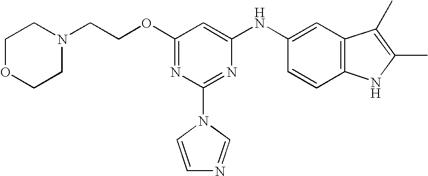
C1(OCCN2CCOCC2)=NC(N2C=CN=C2)=NC(NC2=CC3=C(C=C2)NC(C)=C3C)=C1
